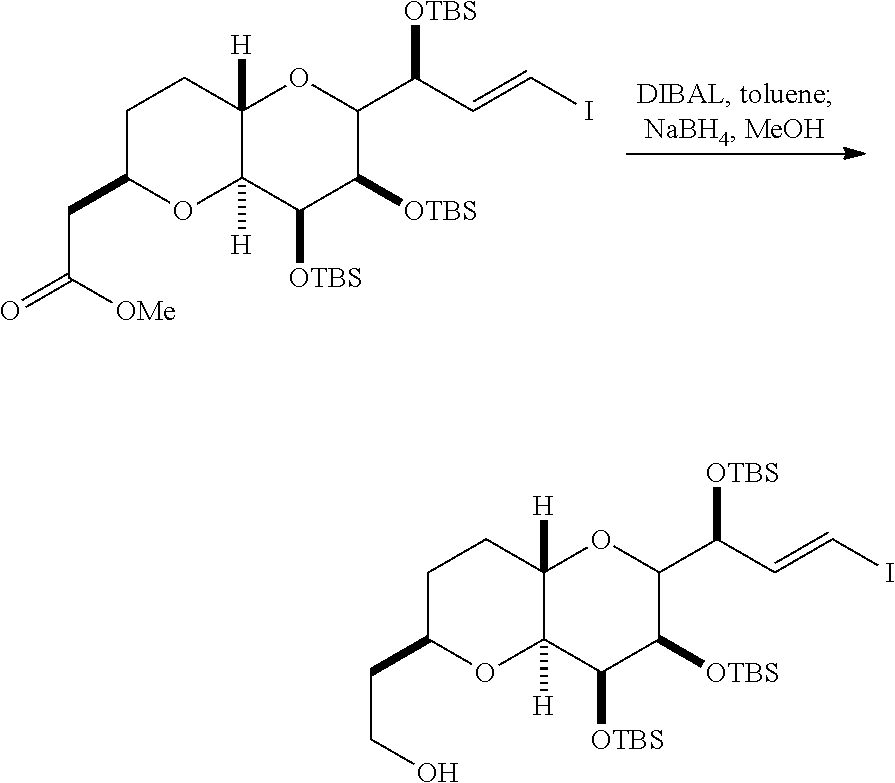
C1C(CC(=O)[OMe])OC2([H])C([H])(C1)OC(C(C=CI)[OTBS])C([OTBS])C2[OTBS].C1C(CCO)OC2([H])C([H])(C1)OC(C(C=CI)[OTBS])C([OTBS])C2[OTBS]
